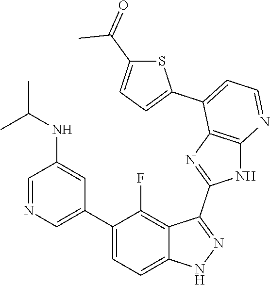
C1=NC=C(C2=CC=C3C(=C2F)C(C2=NC4=C(N2)N=CC=C4C2=CC=C(C(=O)C)S2)=NN3)C=C1NC(C)C
